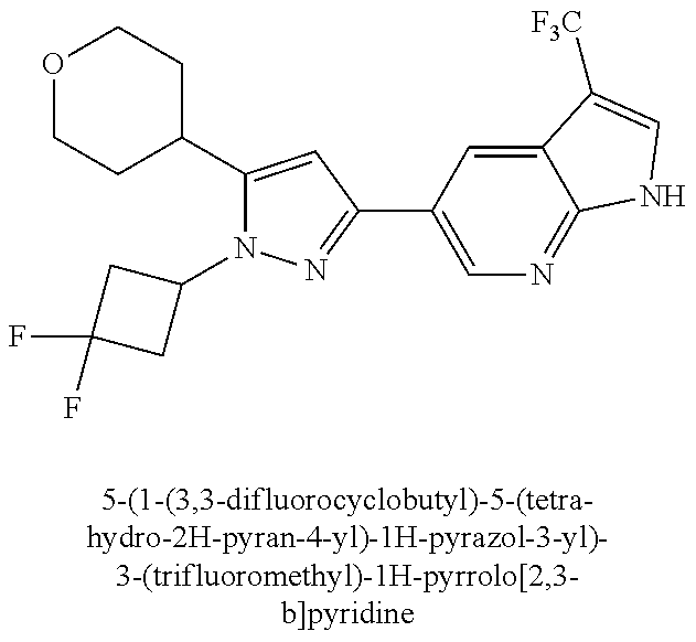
C1(C2CCOCC2)=CC(C2=CN=C3C(=C2)C([F3C])=CN3)=NN1C1CC(F)(F)C1
